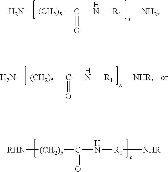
N[(CH2)5]C(N[R1][NH2])=O.[RHN][(CH2)5]C(N[R1][NHR])=O.N[(CH2)5]C(N[R1][NHR])=O
